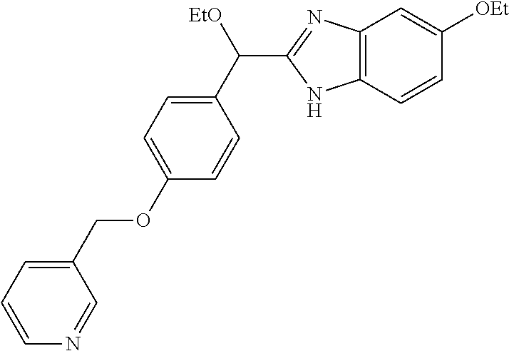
C1(OCC2=CC=CN=C2)=CC=C(C([EtO])C2=NC3=C(N2)C=CC([OEt])=C3)C=C1
